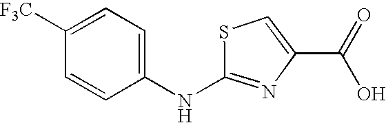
C1=C([F3C])C=CC(NC2=NC(C(O)=O)=CS2)=C1
